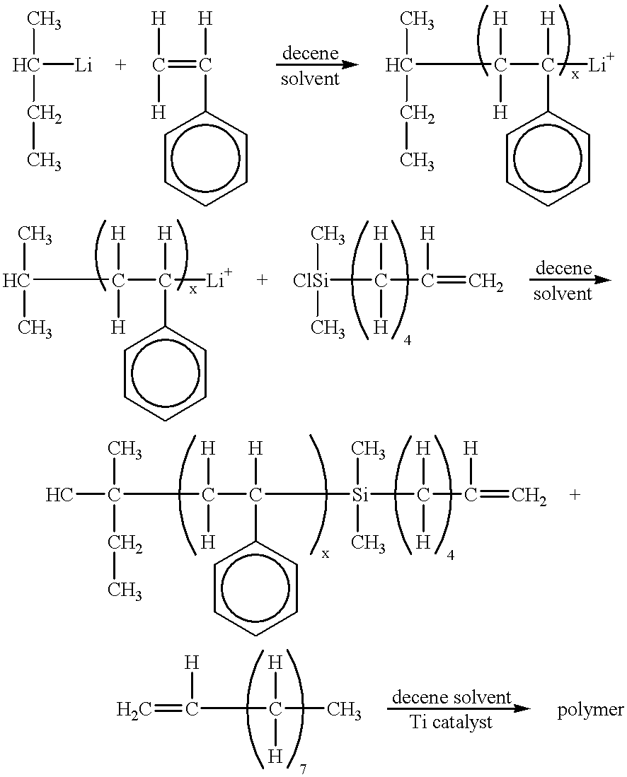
C(C)(CC)[Li].C(=C([H])c1ccccc1)([H])[H].C(C)(CC)C(C([H])([Li])c1ccccc1)([H])[H].C(C)(C)C(C([H])([Li])c1ccccc1)([H])[H].C([H])([H])([ClSi](C)C)C(=C)[H].C(C([H])(c1ccccc1)[Si](C([H])([H])C(=C)[H])(C)C)([H])([H])C(C)(C)CC.C([H])([H])(C)C([H])=C
